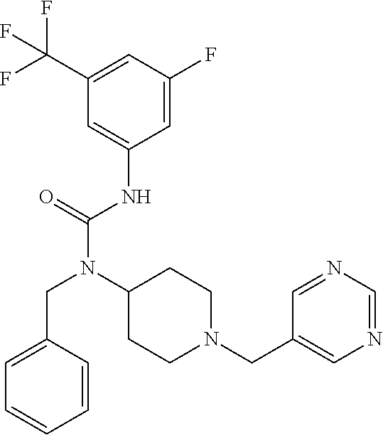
C1(C(F)(F)F)=CC(F)=CC(NC(N(C2CCN(CC3=CN=CN=C3)CC2)CC2=CC=CC=C2)=O)=C1
